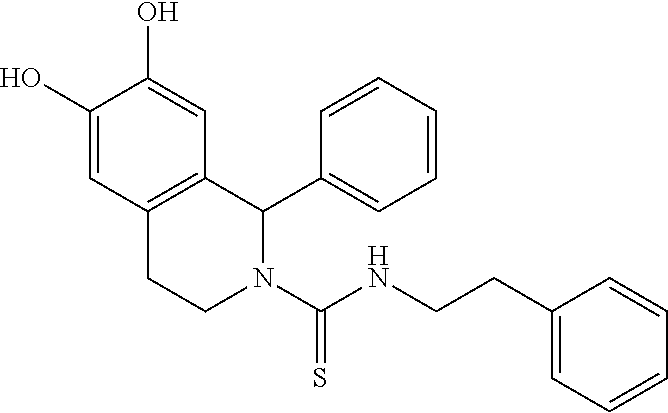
C1(CCNC(N2C(C3=CC=CC=C3)C3=C(CC2)C=C(O)C(O)=C3)=S)=CC=CC=C1
